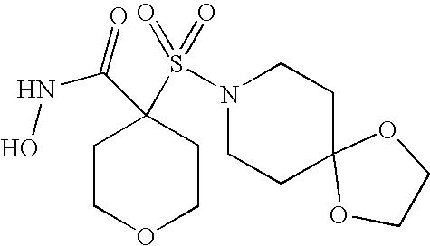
C1COCCC1(C(NO)=O)S(N1CCC2(CC1)OCCO2)(=O)=O
